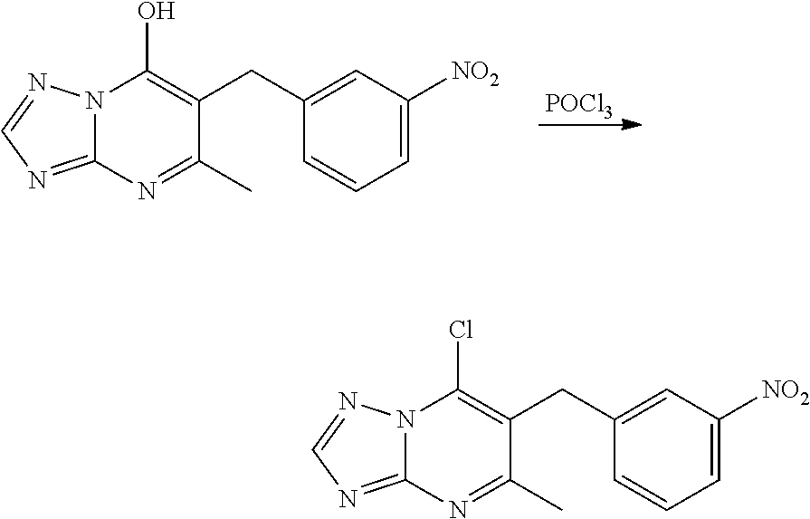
[POCl3].N1=C2N(N=C1)C(O)=C(CC1=CC([NO2])=CC=C1)C(C)=N2.C1=NN2C(=N1)N=C(C)C(CC1=CC([NO2])=CC=C1)=C2Cl
